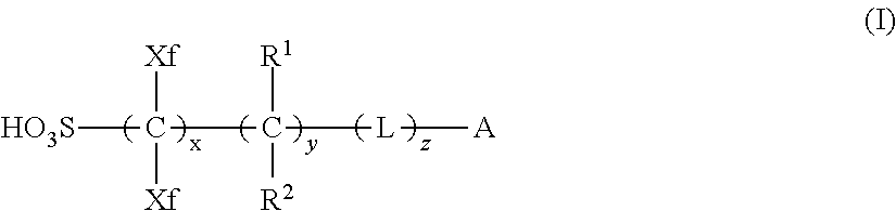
C([HO3S])(C([L][A])([R1])[R2])([Xf])[Xf]
